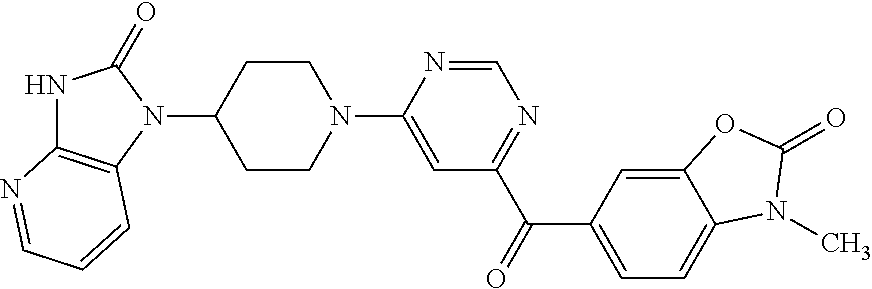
C1CC(N2C(=O)NC3=C2C=CC=N3)CCN1C1=CC(C(=O)C2=CC=C3C(=C2)OC(=O)N3C)=NC=N1
